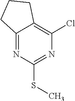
C12=NC(SC)=NC(Cl)=C1CCC2
